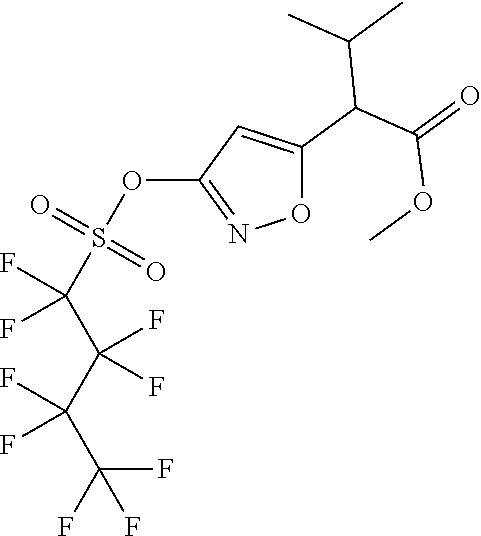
C(C(C(S(OC1=NOC(C(C(=O)OC)C(C)C)=C1)(=O)=O)(F)F)(F)F)(C(F)(F)F)(F)F
